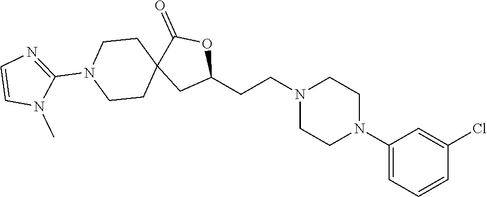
C1(N2CCN(CCC3OC(=O)C4(C3)CCN(C3=NC=CN3C)CC4)CC2)=CC=CC(Cl)=C1
